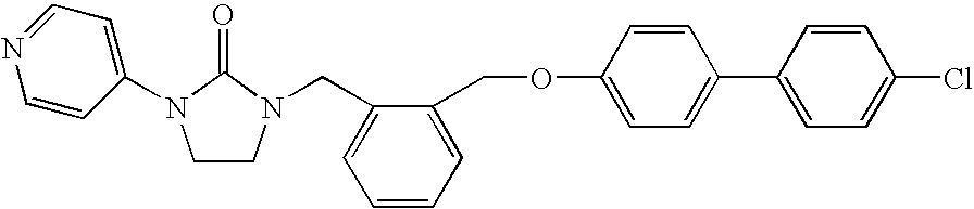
C1(CN2CCN(C3=CC=NC=C3)C2=O)=CC=CC=C1COC1=CC=C(C2=CC=C(Cl)C=C2)C=C1
